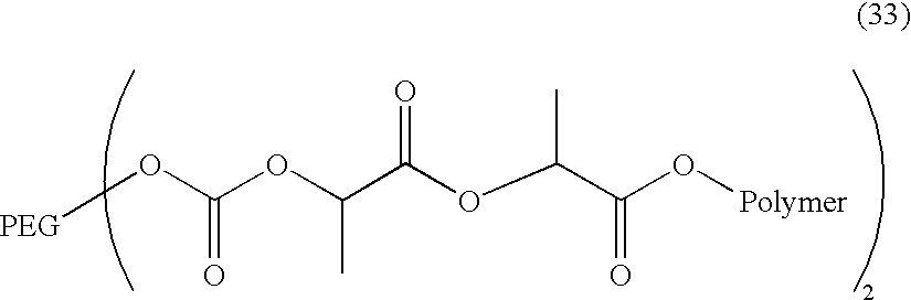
[PEG]OC(OC(C(OC(C(O[Polymer])=O)C)=O)C)=O
